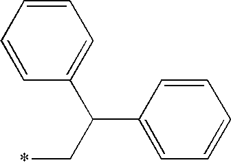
C1=CC=CC=C1C(C*)C1=CC=CC=C1
